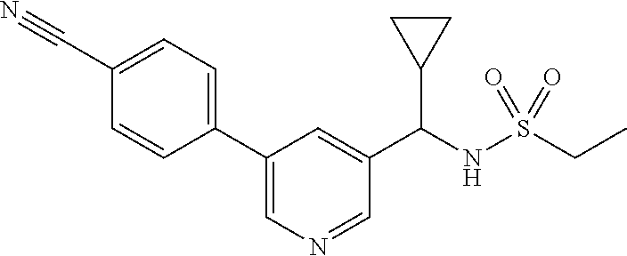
C(NS(CC)(=O)=O)(C1CC1)C1=CC(C2=CC=C(C#N)C=C2)=CN=C1
